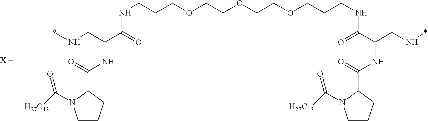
C1CN(C([H27C13])=O)C(C(=O)NC(C(=O)NCCCOCCOCCOCCCNC(C(CN*)NC(C2N(C([H27C13])=O)CCC2)=O)=O)CN*)C1
